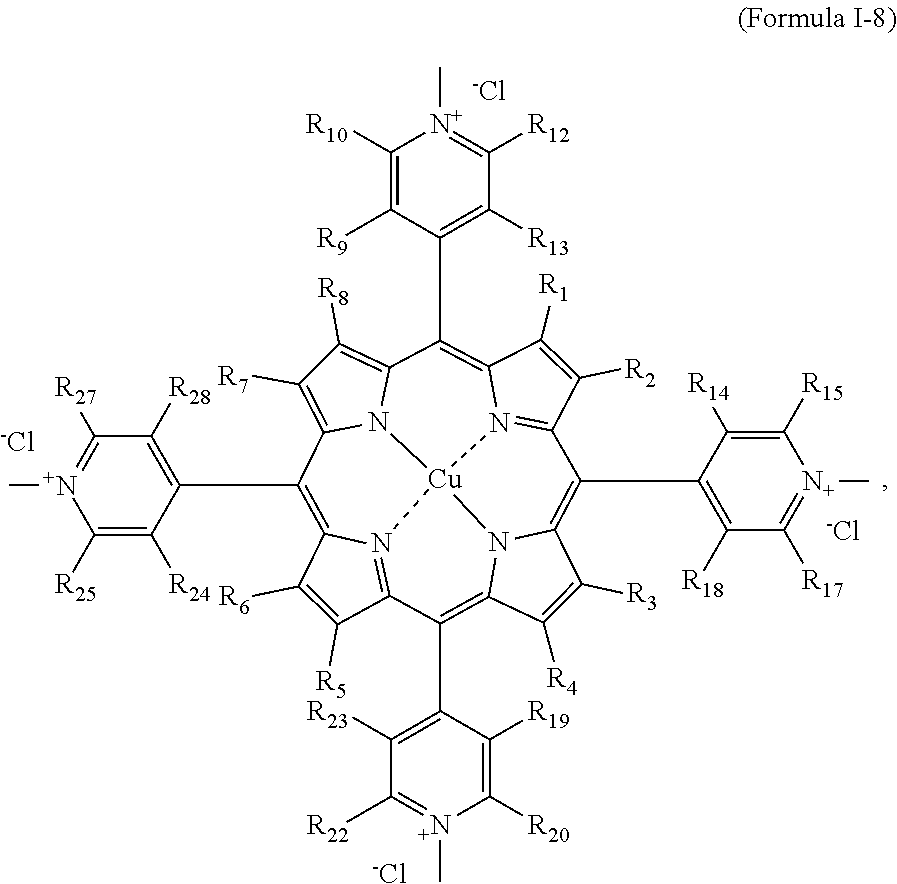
C1([R6])=C([R5])C2=N3C1=C(C1=C([R28])C([R27])=[N+](C)C([R25])=C1[R24])C1=C([R7])C([R8])=C4N1[Cu]31N3=C(C([R2])=C([R1])C3=C4C3=C([R13])C([R12])=[N+](C)C([R10])=C3[R9])C(C3=C([R18])C([R17])=[N+](C)C([R15])=C3[R14])=C3C([R3])=C([R4])C(=C2C2=C([R23])C([R22])=[N+](C)C([R20])=C2[R19])N31.[-Cl].[-Cl].[-Cl].[-Cl]
